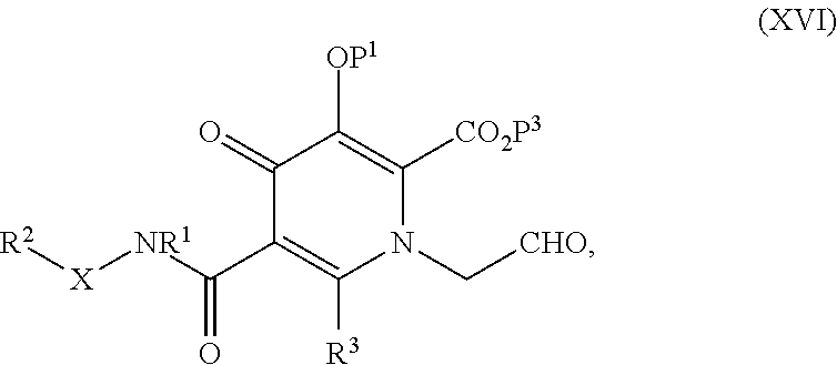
C1(=O)C([OP1])=C([CO2P3])N(C[CHO])C([R3])=C1C([NR1][X][R2])=O
